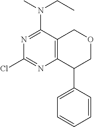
N1=C(N(C)CC)C2=C(N=C1Cl)C(C1=CC=CC=C1)COC2
